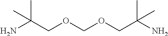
NC(COCOCC(N)(C)C)(C)C
